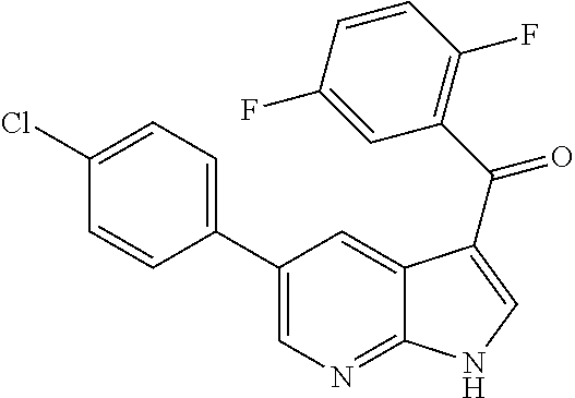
C1(C2=CC=C(Cl)C=C2)=CN=C2C(=C1)C(C(C1=C(F)C=CC(F)=C1)=O)=CN2
